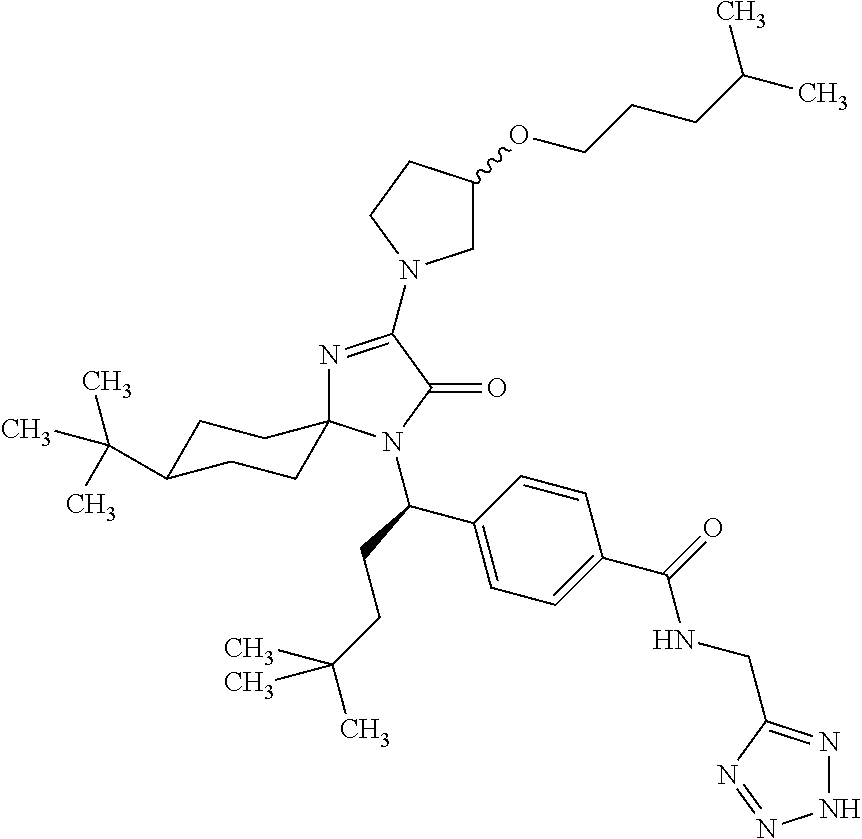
N1=C(N2CC(OCCCC(C)C)CC2)C(=O)N(C(CCC(C)(C)C)C2=CC=C(C(=O)NCC3=NNN=N3)C=C2)C12CCC(C(C)(C)C)CC2
